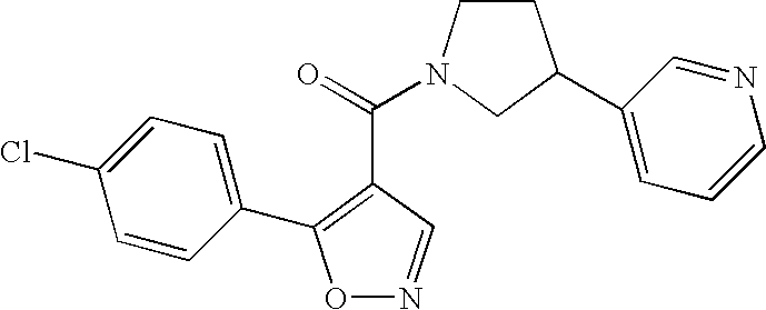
O1N=CC(C(=O)N2CCC(C3=CC=CN=C3)C2)=C1C1=CC=C(Cl)C=C1
